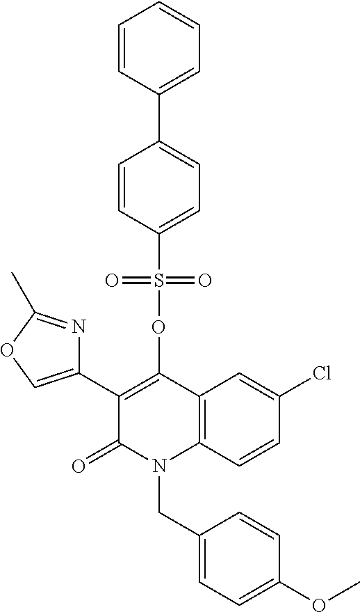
C1=C(Cl)C=CC2=C1C(OS(C1=CC=C(C3=CC=CC=C3)C=C1)(=O)=O)=C(C1=COC(C)=N1)C(=O)N2CC1=CC=C(OC)C=C1
